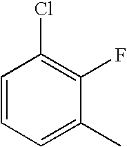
C1=CC=C(C)C(F)=C1Cl
